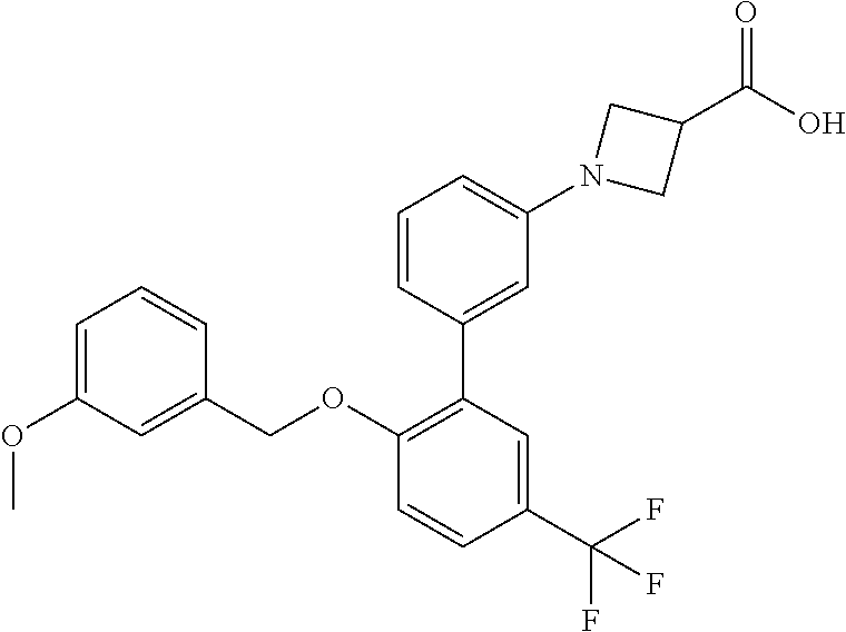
C1=CC(C2=C(OCC3=CC(OC)=CC=C3)C=CC(C(F)(F)F)=C2)=CC(N2CC(C(O)=O)C2)=C1
